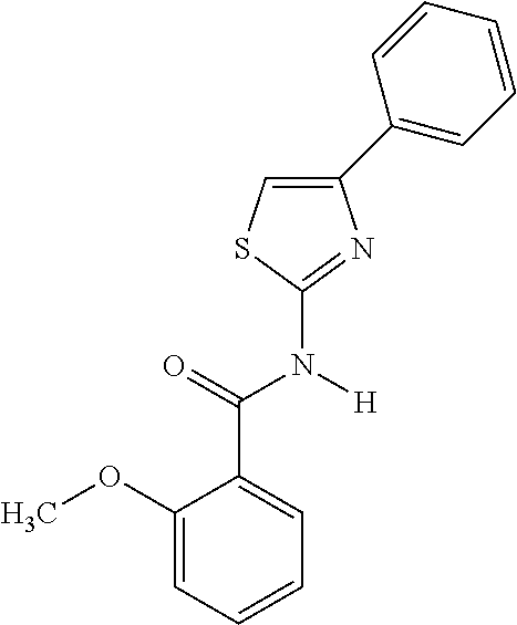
C1(OC)=CC=CC=C1C(=O)N([H])C1=NC(C2=CC=CC=C2)=CS1
